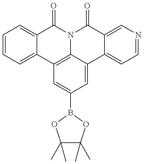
C1=CC=C2C(=C1)C(=O)N1C3=C2C=C(B2OC(C)(C)C(C)(C)O2)C=C3C2=CC=NC=C2C1=O
